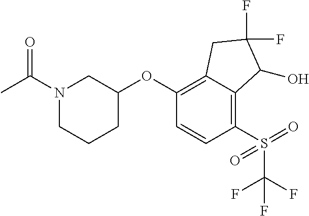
C1(OC2CN(C(C)=O)CCC2)=C2C(=C(S(=O)(=O)C(F)(F)F)C=C1)C(O)C(F)(F)C2
